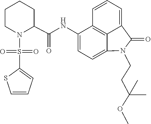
C1=C2C(=O)N(CCC(OC)(C)C)C3=CC=C(NC(C4CCCCN4S(=O)(C4=CC=CS4)=O)=O)C(=C23)C=C1
